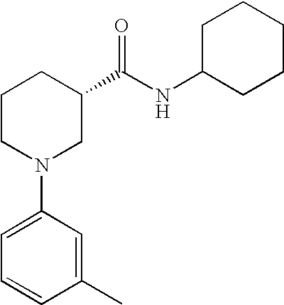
C1(N2CC(C(NC3CCCCC3)=O)CCC2)=CC=CC(C)=C1
